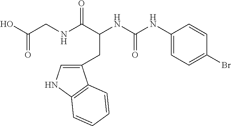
C1(CC(NC(=O)NC2=CC=C(Br)C=C2)C(NCC(O)=O)=O)=CNC2=C1C=CC=C2
